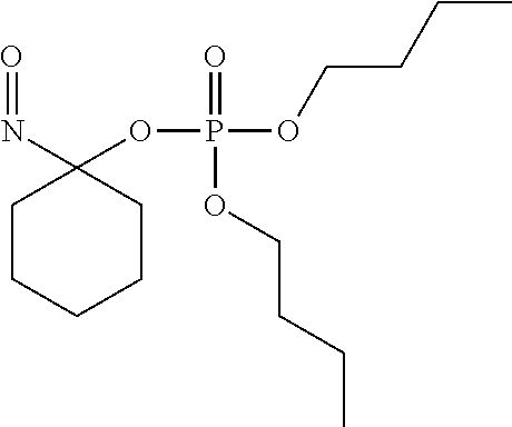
O(C1(N=O)CCCCC1)P(OCCCC)(=O)OCCCC
